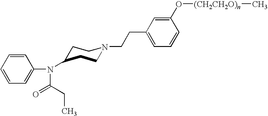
C1=CC=CC=C1N(C(=O)CC)C1CCN(CCC2=CC=CC(O[(CH2CH2O)n]C)=C2)CC1
